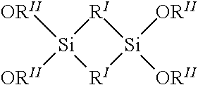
[RI]1[Si]([ORII])([ORII])[RI][Si]1([ORII])[ORII]
